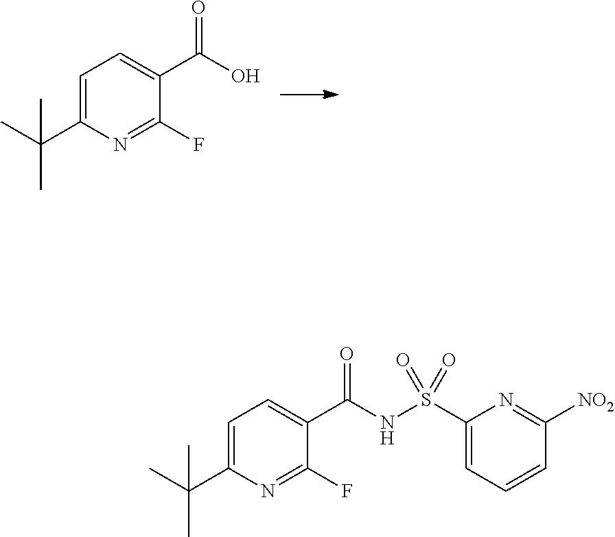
C1=C(C(C)(C)C)N=C(F)C(C(O)=O)=C1.C1=C(C(C)(C)C)N=C(F)C(C(NS(C2=CC=CC([NO2])=N2)(=O)=O)=O)=C1
